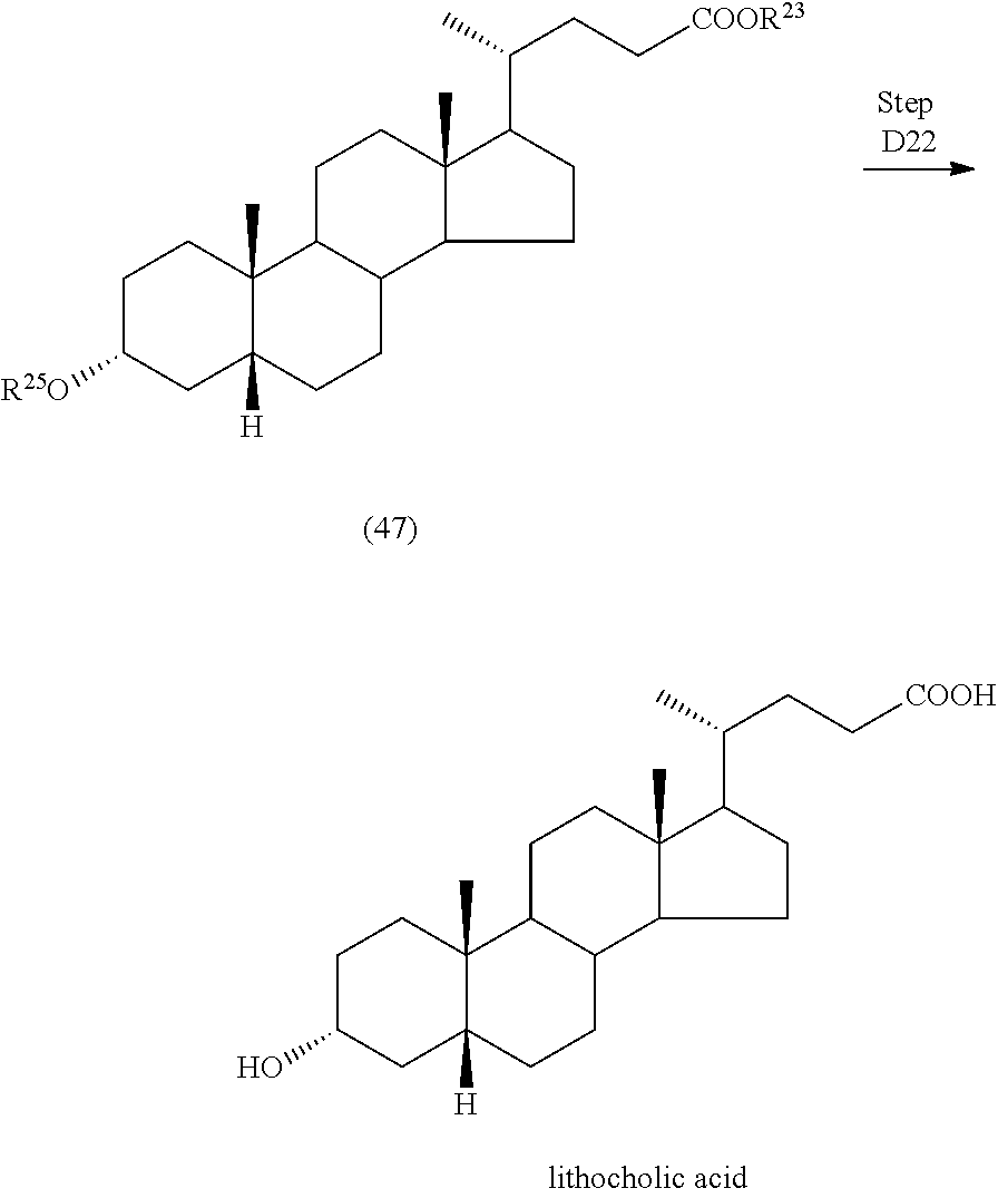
C1C([R25O])CC2([H])C(C)(C1)C1C(CC2)C2C(C)(CC1)C(C(C)CC[COOR23])CC2.C1C(O)CC2([H])C(C)(C1)C1C(CC2)C2C(C)(CC1)C(C(C)CC[COOH])CC2
